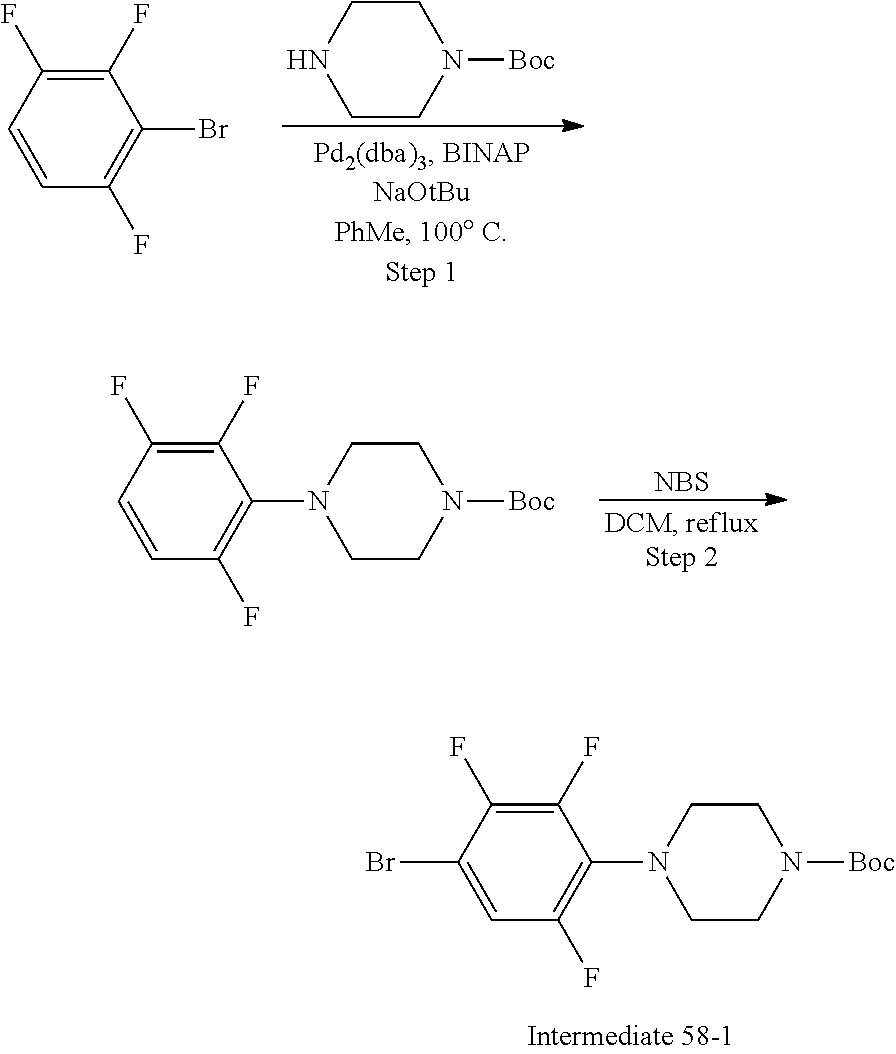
C1(F)=C(F)C=CC(F)=C1Br.C1CN([Boc])CCN1.C1(F)=C(F)C=CC(F)=C1N1CCN([Boc])CC1.[NBS].C1(F)=C(F)C(Br)=CC(F)=C1N1CCN([Boc])CC1
